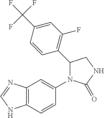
C1(=O)NCC(C2=C(F)C=C(C(F)(F)F)C=C2)N1C1=CC2=C(NC=N2)C=C1
